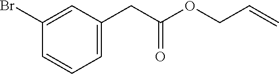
C1(Br)=CC(CC(=O)OCC=C)=CC=C1
